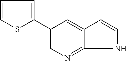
C1(C2=CC=CS2)=CN=C2C(=C1)C=CN2
